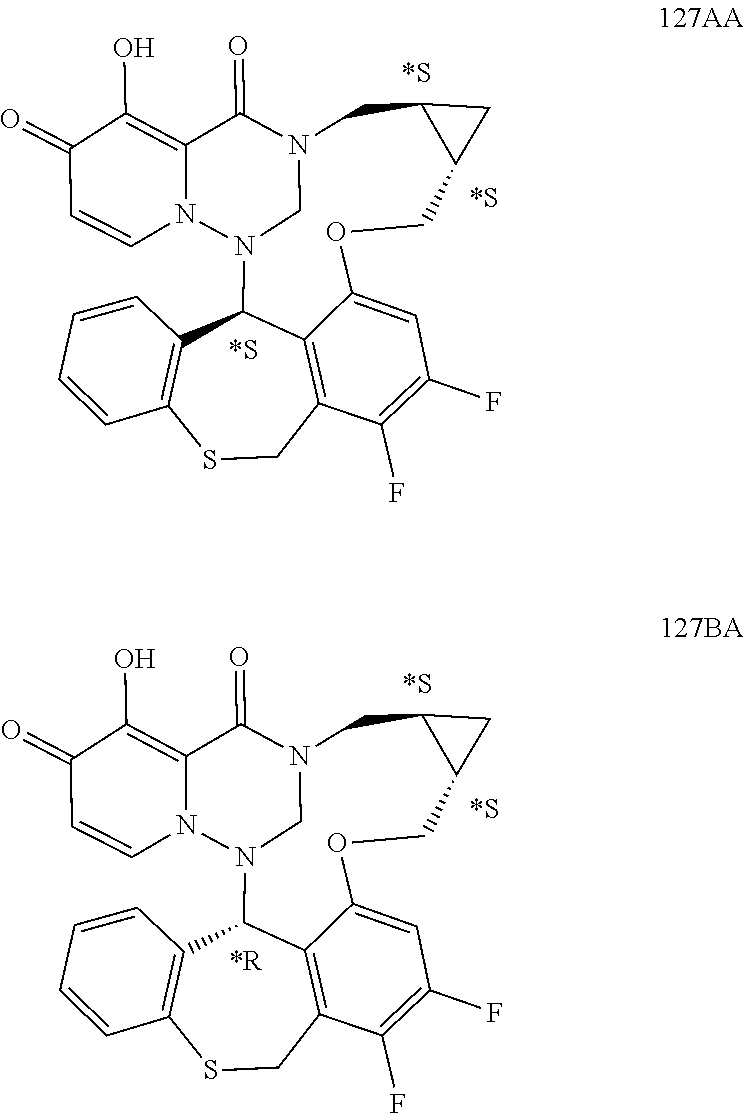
N12CN(N3C=CC(=O)C(O)=C3C1=O)C1C3=C(C(F)=C(F)C=C3OCC3CC3C2)CSC2=C1C=CC=C2.N12CN(N3C=CC(=O)C(O)=C3C1=O)C1C3=C(C(F)=C(F)C=C3OCC3CC3C2)CSC2=C1C=CC=C2
